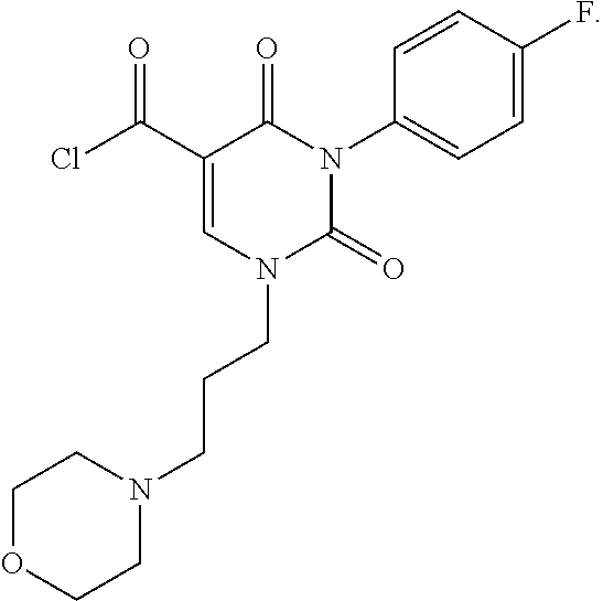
C1=C(F)C=CC(N2C(=O)C(C(Cl)=O)=CN(CCCN3CCOCC3)C2=O)=C1
